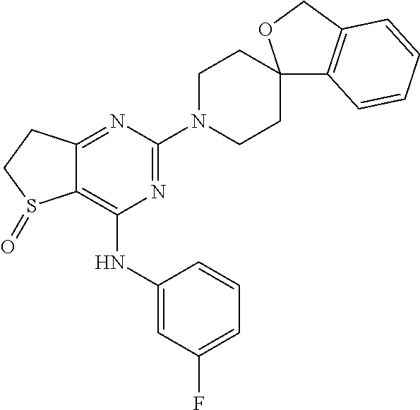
C12=C(NC3=CC(F)=CC=C3)N=C(N3CCC4(CC3)C3=C(CO4)C=CC=C3)N=C1CCS2=O
